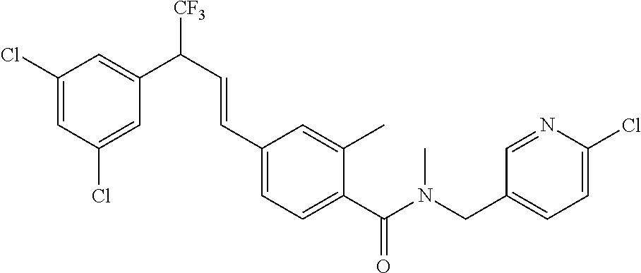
C1(Cl)=CC(C(C=CC2=CC=C(C(N(CC3=CC=C(Cl)N=C3)C)=O)C(C)=C2)[CF3])=CC(Cl)=C1
